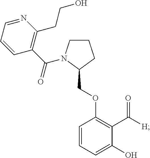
C1(COC2=C(C([H])=O)C(O)=CC=C2)CCCN1C(C1=C(CCO)N=CC=C1)=O
